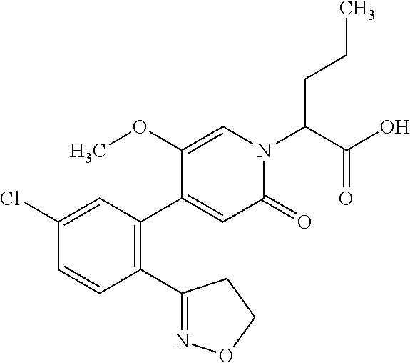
C1(Cl)=CC(C2=CC(=O)N(C(C(O)=O)CCC)C=C2OC)=C(C2=NOCC2)C=C1
